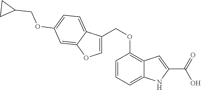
C(OC1=C2C(=CC=C1)NC(C(=O)O)=C2)C1=COC2=CC(OCC3CC3)=CC=C12
